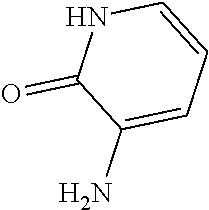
NC1=CC=CNC1=O
